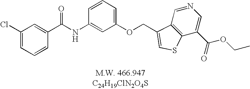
C1(Cl)=CC=CC(C(NC2=CC(OCC3=CSC4=C3C=NC=C4C(=O)OCC)=CC=C2)=O)=C1
